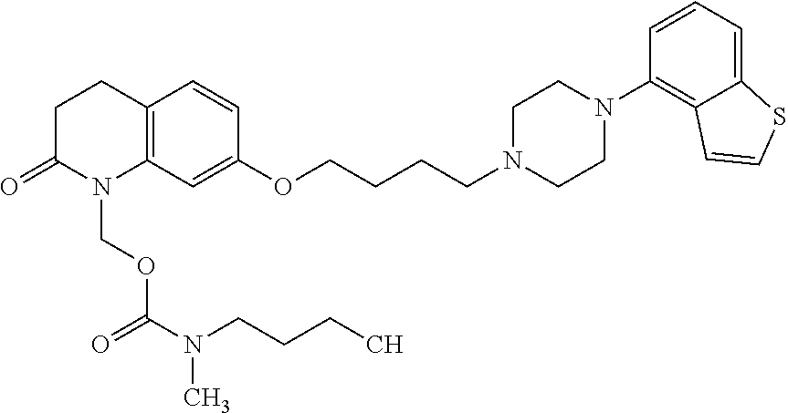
C12=C(C=C(OCCCCN3CCN(C4=C5C(=CC=C4)SC=C5)CC3)C=C1)N(COC(N(CCCC)C)=O)C(=O)CC2
